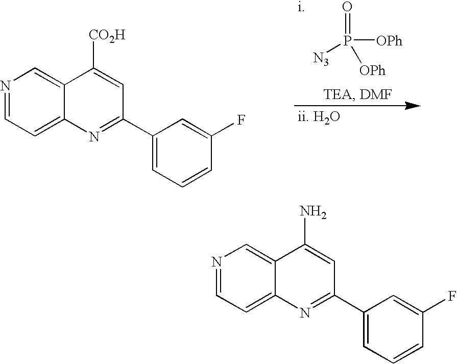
O=P([N3])([OPh])[OPh].[i].[ii. H2O].N1=CC=C2C(=C1)C([CO2H])=CC(C1=CC=CC(F)=C1)=N2.N1=CC=C2C(=C1)C(N)=CC(C1=CC=CC(F)=C1)=N2
